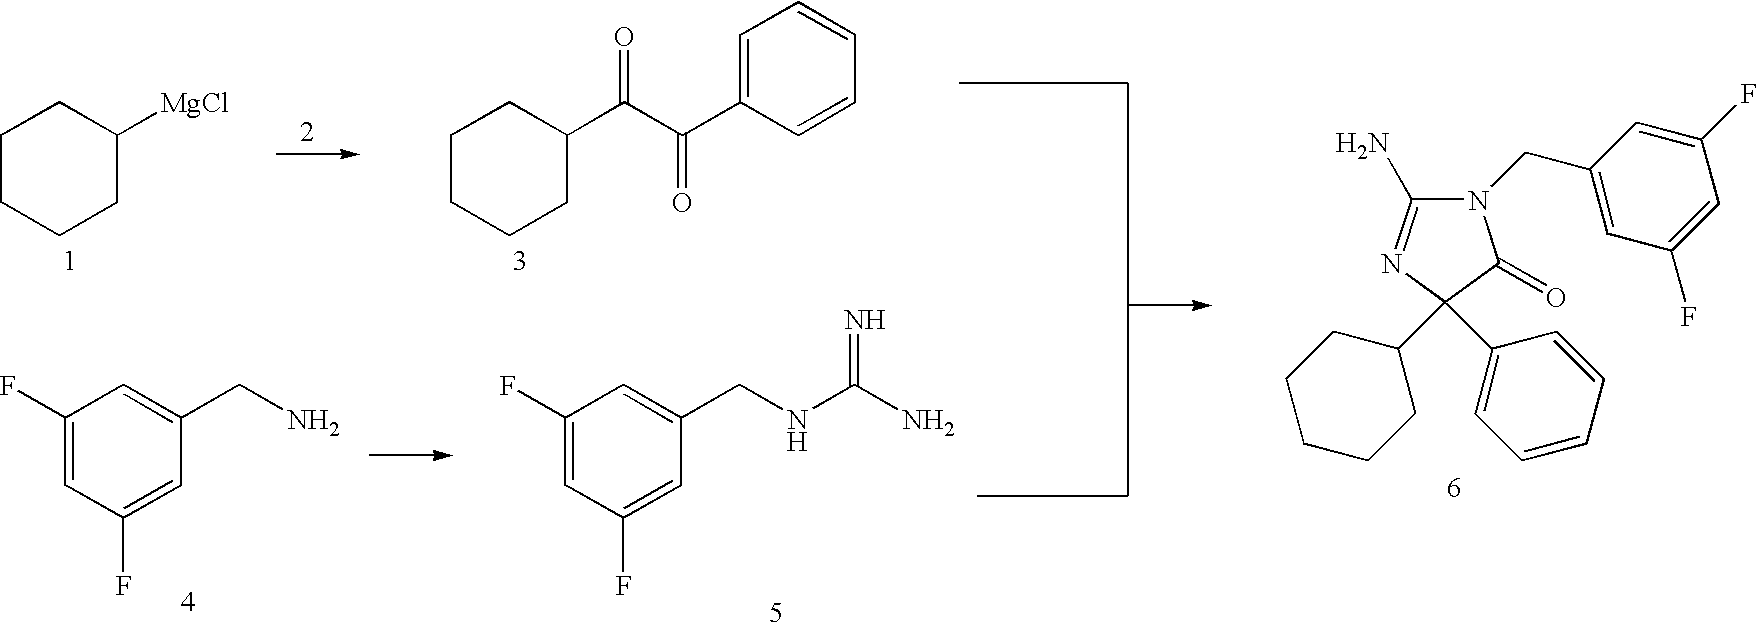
C1CCCC([MgCl])C1.C1CCCC(C(C(C2=CC=CC=C2)=O)=O)C1.C1(F)=CC(F)=CC(CN)=C1.C1(F)=CC(F)=CC(CNC(N)=N)=C1.N1(CC2=CC(F)=CC(F)=C2)C(N)=NC(C2CCCCC2)(C2=CC=CC=C2)C1=O
